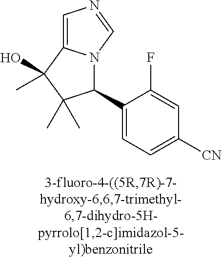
C1=C2N(C=N1)C(C1=CC=C([CN])C=C1F)C(C)(C)C2(O)C
